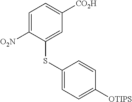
C1=C([O2N])C(SC2=CC=C([OTIPS])C=C2)=CC([CO2H])=C1
